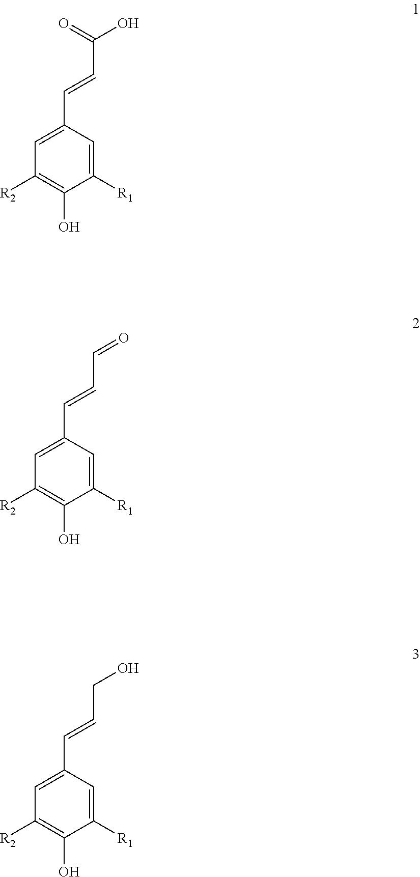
C1=C(C=CC(O)=O)C=C([R1])C(O)=C1[R2].C1=C(C=CC=O)C=C([R1])C(O)=C1[R2].C1=C(C=CCO)C=C([R1])C(O)=C1[R2]
